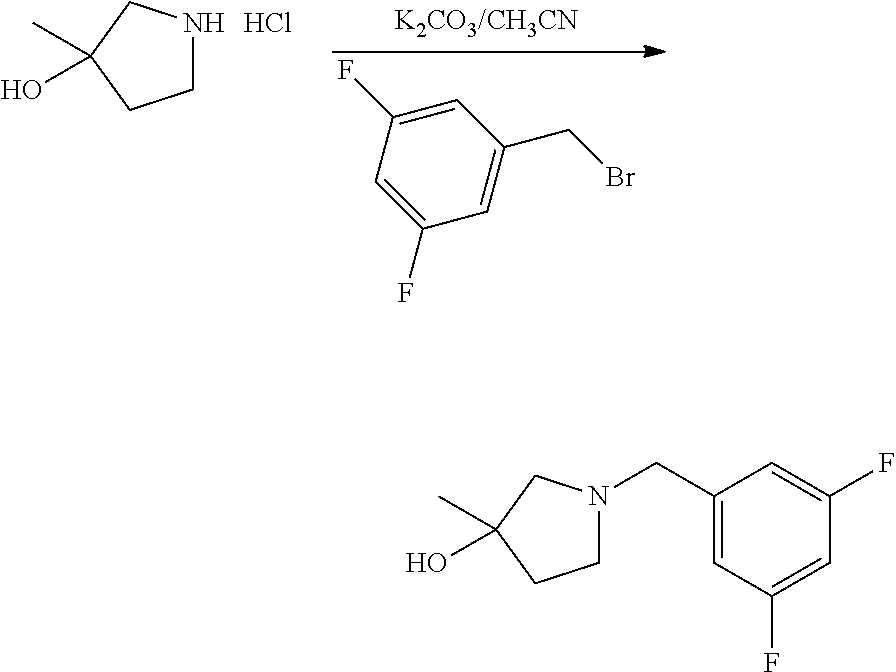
C1=C(CBr)C=C(F)C=C1F.N1CCC(O)(C)C1.Cl.C1(CN2CCC(O)(C)C2)=CC(F)=CC(F)=C1
